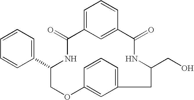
C1=CC2=CC(=C1)CC(CO)NC(=O)C1=CC(=CC=C1)C(=O)NC(C1=CC=CC=C1)CO2
